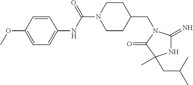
C1=C(OC)C=CC(NC(=O)N2CCC(CN3C(=O)C(C)(CC(C)C)NC3=N)CC2)=C1
